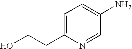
C1(CCO)=CC=C(N)C=N1
